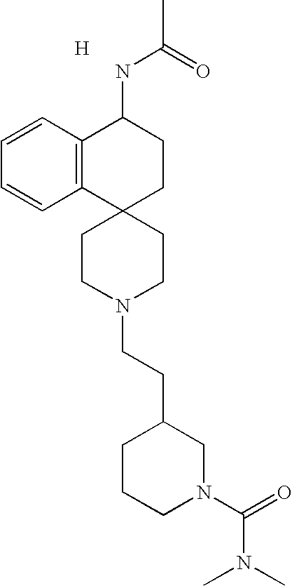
C1CN(CCC2CCCN(C(=O)N(C)C)C2)CCC12CCC(NC(C)=O)C1=C2C=CC=C1.[H]
